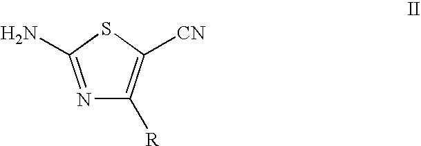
N1=C(N)SC([CN])=C1[R]
